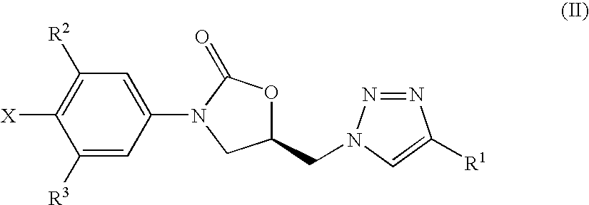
C1([R2])=C([X])C([R3])=CC(N2C(=O)OC(CN3N=NC([R1])=C3)C2)=C1
